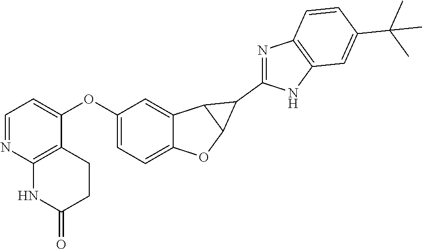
C1(OC2=CC=NC3=C2CCC(=O)N3)=CC=C2C(=C1)C1C(O2)C1C1=NC2=C(N1)C=C(C(C)(C)C)C=C2
